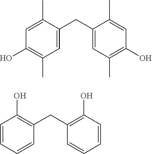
C1=C(C)C(CC2=CC(C)=C(O)C=C2C)=CC(C)=C1O.C1=CC=CC(CC2=C(O)C=CC=C2)=C1O
